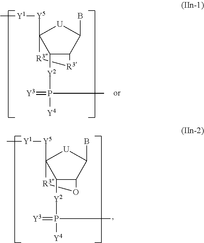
C1([Y2]P(=[Y3])(C)[Y4])C2C(B)[U]C1([Y5][Y1]C)[R3]O2.C1([Y2]P(=[Y3])(C)[Y4])C2C(B)[U]C1([Y5][Y1]C)[R3][R3]2
